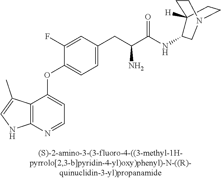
C1(F)=CC(CC(C(NC2C3([H])CCN(C2)CC3)=O)N)=CC=C1OC1=CC=NC2=C1C(C)=CN2
